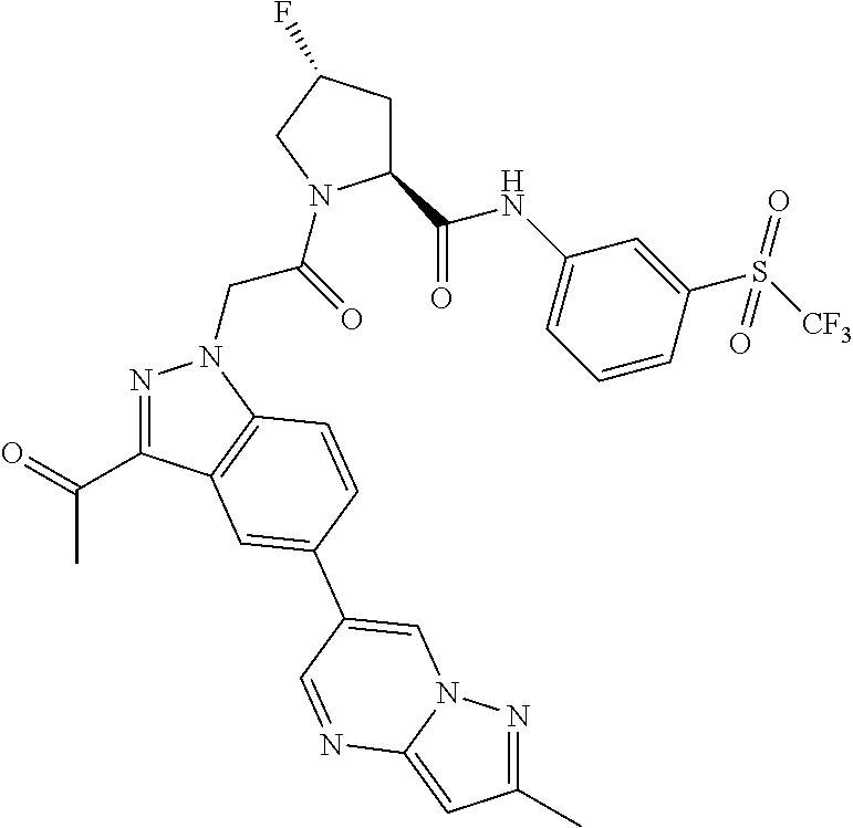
C1(C(NC2=CC=CC(S(=O)([CF3])=O)=C2)=O)CC(F)CN1C(CN1N=C(C(=O)C)C2=C1C=CC(C1=CN3N=C(C)C=C3N=C1)=C2)=O
